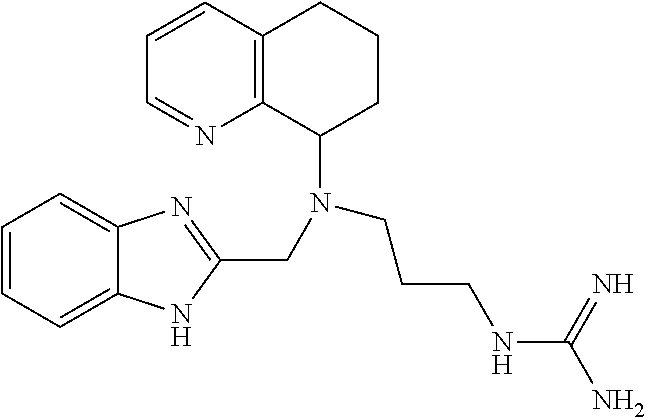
C1=CC=C2C(=C1)N=C(CN(C1CCCC3=C1N=CC=C3)CCCNC(=N)N)N2
